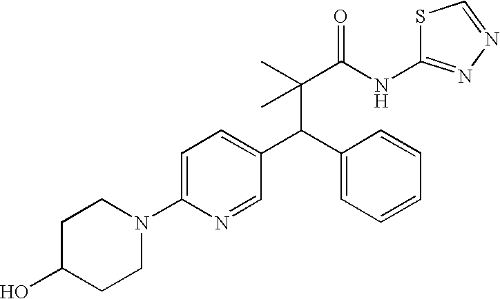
C(C(C)(C(NC1=NN=CS1)=O)C)(C1=CC=C(N2CCC(O)CC2)N=C1)C1=CC=CC=C1
